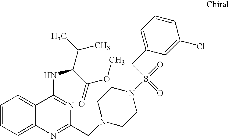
C1=CC=C2C(=C1)C(NC(C(C)C)C(=O)OC)=NC(CN1CCN(S(=O)(=O)CC3=CC=CC(Cl)=C3)CC1)=N2
